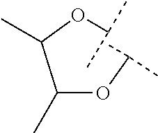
C(OC(C)C)(C(OC(C)C)C)C
